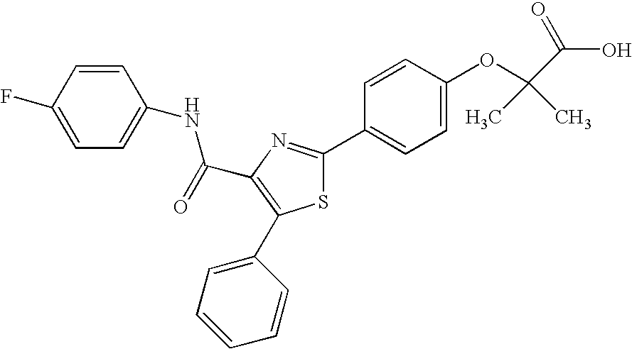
C(C1=C(C2=CC=CC=C2)SC(C2=CC=C(OC(C(O)=O)(C)C)C=C2)=N1)(=O)NC1=CC=C(F)C=C1
